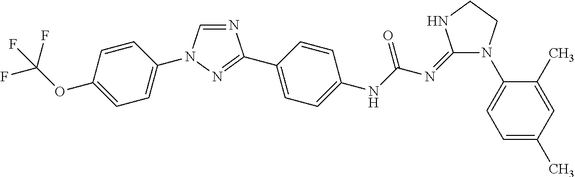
N1=CN(C2=CC=C(OC(F)(F)F)C=C2)N=C1C1=CC=C(NC(N=C2N(C3=CC=C(C)C=C3C)CCN2)=O)C=C1
